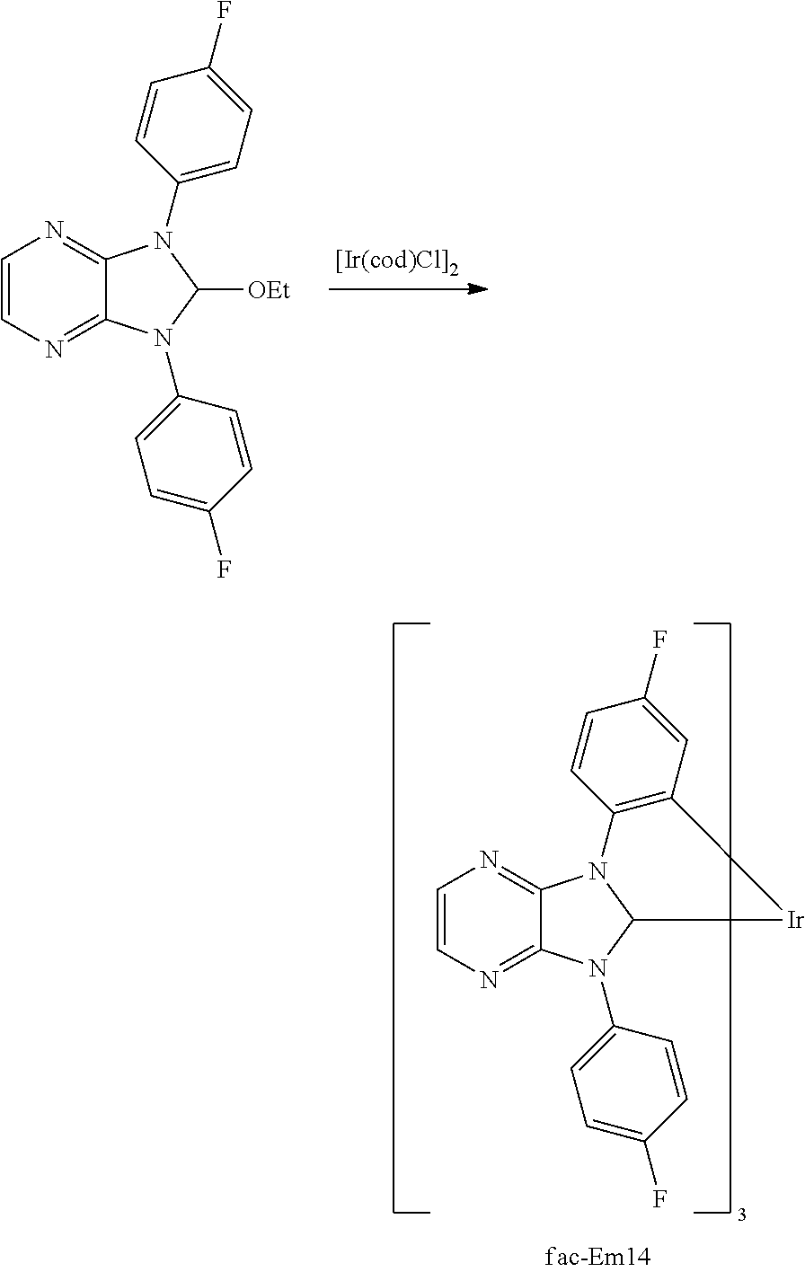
[[Ir(cod)Cl]2].C1=CN=C2C(=N1)N(C1=CC=C(F)C=C1)C([OEt])N2C1=CC=C(F)C=C1.C1=CN=C2C(=N1)N1C(N2C2=CC=C(F)C=C2)[Ir]C2=C1C=CC(F)=C2
